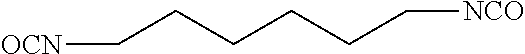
C(CCCCC[NCO])[OCN]
